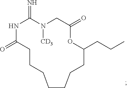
N1C(=O)CCCCCCCC(CCC)OC(=O)CN([CD3])C1=N
